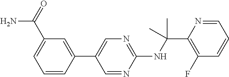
N(C(C1=C(F)C=CC=N1)(C)C)C1=NC=C(C2=CC(C(=O)N)=CC=C2)C=N1
